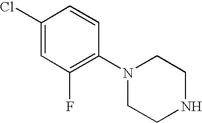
C1(Cl)=CC(F)=C(N2CCNCC2)C=C1
